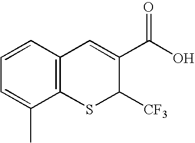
C1=CC2=C(C(C)=C1)SC([CF3])C(C(O)=O)=C2
